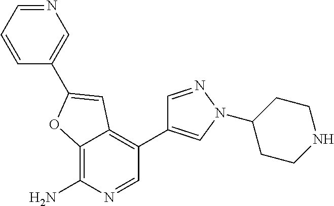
C1=CC=NC=C1C1=CC2=C(C3=CN(C4CCNCC4)N=C3)C=NC(N)=C2O1
